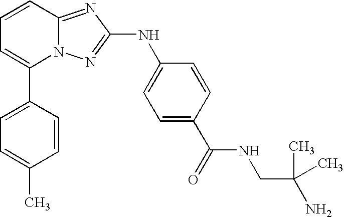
C1(C2=CC=CC3=NC(NC4=CC=C(C(NCC(N)(C)C)=O)C=C4)=NN23)=CC=C(C)C=C1
